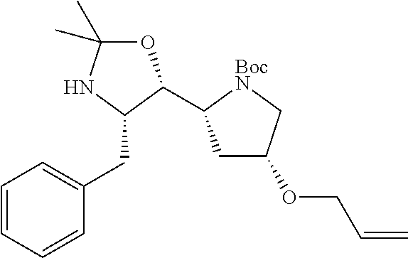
C1=CC=CC(CC2C(C3CC(OCC=C)C[BocN]3)OC(C)(C)N2)=C1
